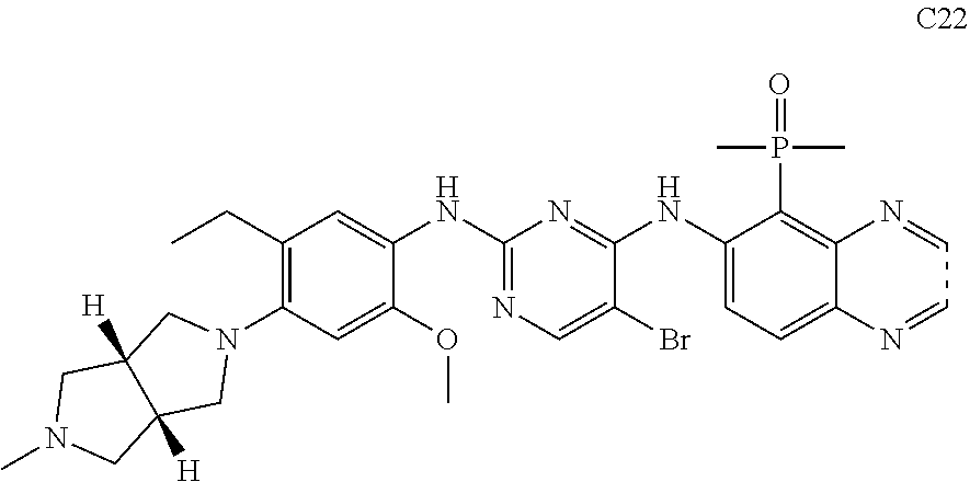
C1(CC)=C(N2CC3([H])C([H])(C2)CN(C)C3)C=C(OC)C(NC2=NC=C(Br)C(NC3=CC=C4C(=C3P(C)(C)=O)N=CC=N4)=N2)=C1
